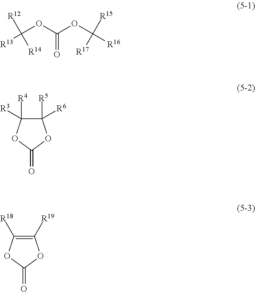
C(OC(OC([R16])([R15])[R17])=O)([R13])([R12])[R14].C1([R5])([R6])C([R4])([R3])OC(=O)O1.C1([R19])=C([R18])OC(=O)O1
